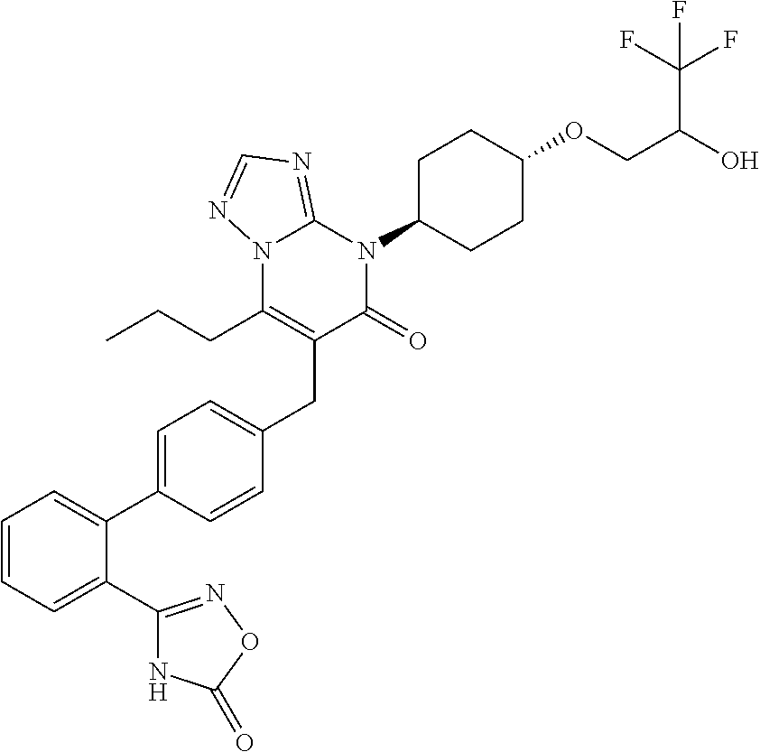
C1=CC=C(C2=NOC(=O)N2)C(C2=CC=C(CC3=C(CCC)N4C(=NC=N4)N(C4CCC(OCC(O)C(F)(F)F)CC4)C3=O)C=C2)=C1
